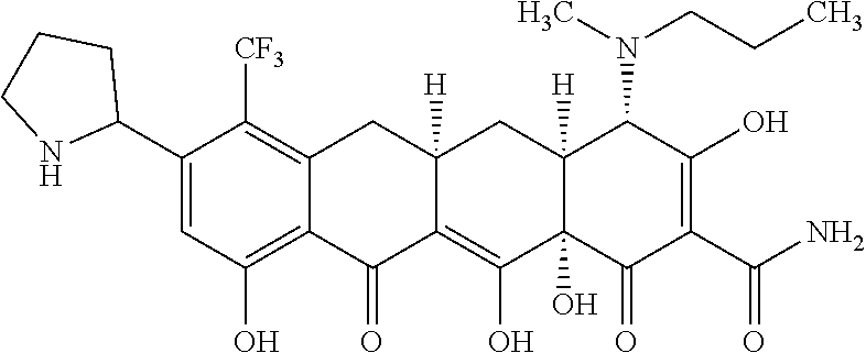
C12=C(O)C=C(C3CCCN3)C([CF3])=C1CC1([H])C(=C(O)C3(O)C([H])(C1)C(N(CCC)C)C(O)=C(C(N)=O)C3=O)C2=O
